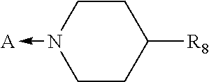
C1N(->[A])CCC([R8])C1
